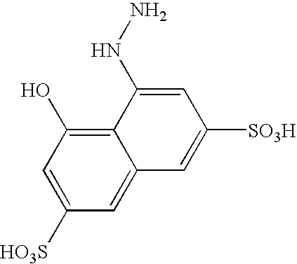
C12=C(O)C=C([HO3S])C=C1C=C([SO3H])C=C2NN
